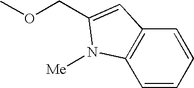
C(OC)C1=CC2=C(C=CC=C2)N1[Me]
